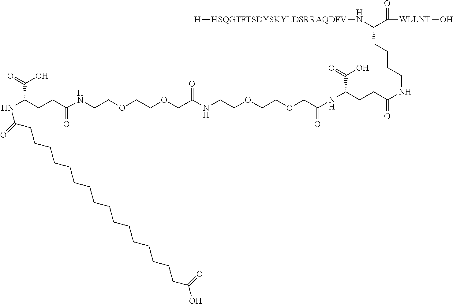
N(CCCCC(C(=O)[WLLNT]O)N[HSQGTFTSDYSKYLDSRRAQDFV][H])C(=O)CCC(NC(=O)COCCOCCNC(COCCOCCNC(=O)CCC(NC(=O)CCCCCCCCCCCCCCCCC(O)=O)C(=O)O)=O)C(O)=O
